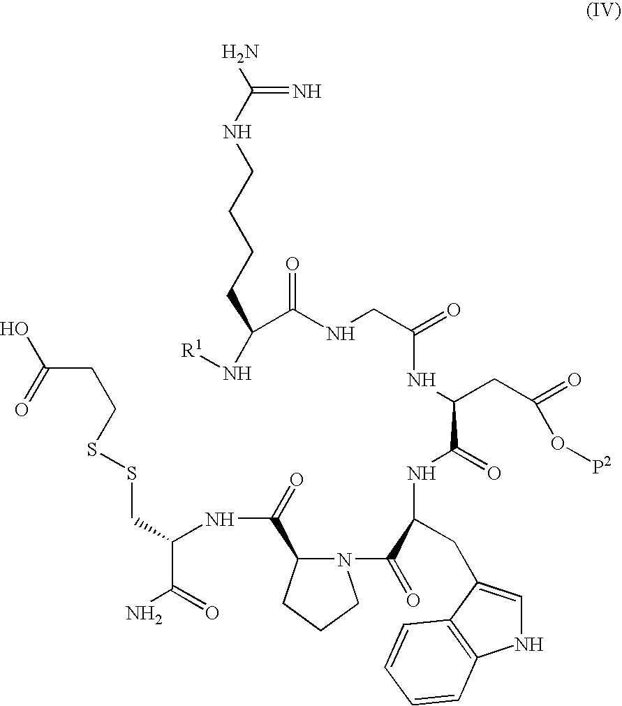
NC(NCCCCC(N[R1])C(NCC(=O)NC(C(=O)NC(C(=O)N1C(C(=O)NC(C(=O)N)CSSCCC(=O)O)CCC1)CC1=CNC2=C1C=CC=C2)CC(=O)O[P2])=O)=N
